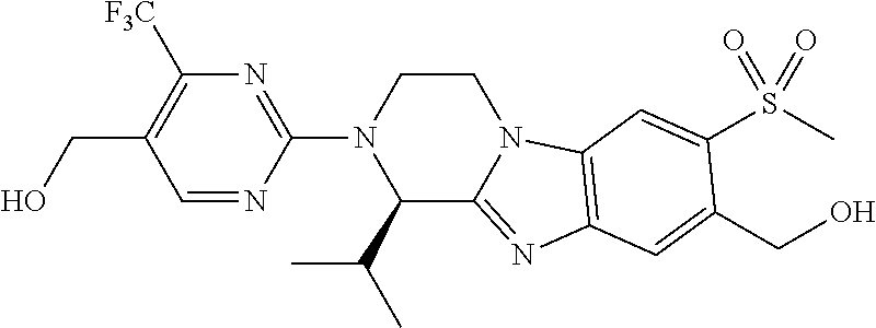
C1=NC(N2C(C(C)C)C3=NC4=C(N3CC2)C=C(S(C)(=O)=O)C(CO)=C4)=NC([F3C])=C1CO
